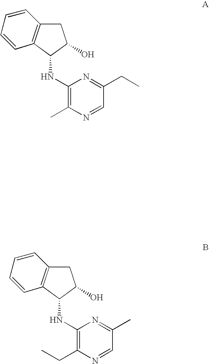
C1C2=C(C(NC3=C(CC)N=CC(C)=N3)C1O)C=CC=C2.C1C2=C(C(NC3=C(C)N=CC(CC)=N3)C1O)C=CC=C2
